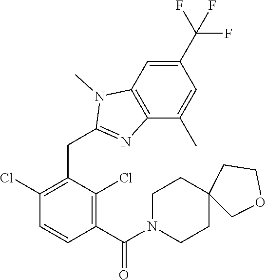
C1(Cl)=C(CC2=NC3=C(C=C(C(F)(F)F)C=C3C)N2C)C(Cl)=C(C(=O)N2CCC3(CC2)COCC3)C=C1
